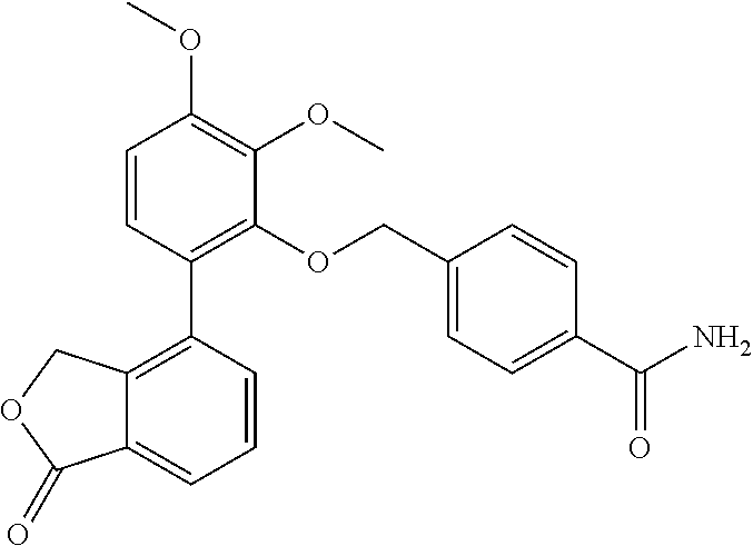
C1=CC(C2=C(OCC3=CC=C(C(N)=O)C=C3)C(OC)=C(OC)C=C2)=C2C(=C1)C(=O)OC2
